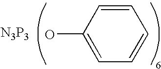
C1=CC=CC(O)=C1.[N3P3]
